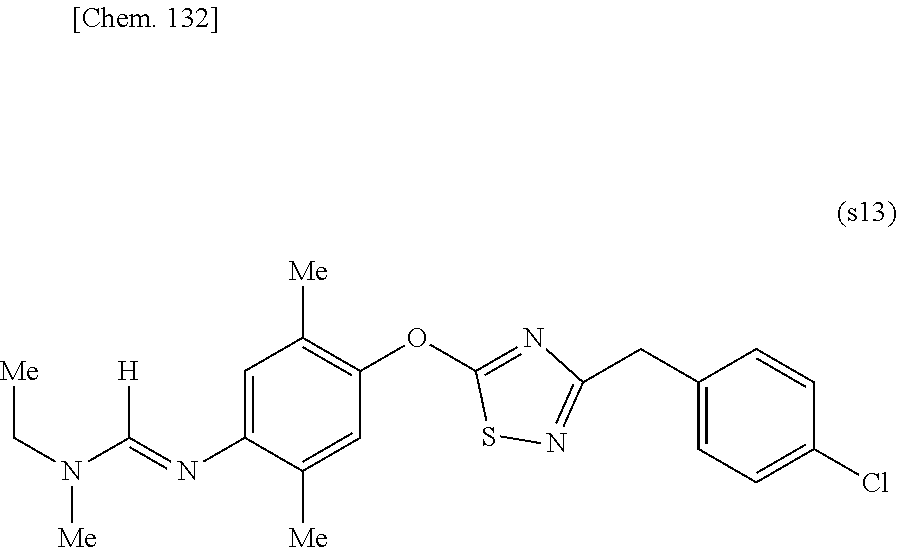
N(C1=CC([Me])=C(OC2=NC(CC3=CC=C(Cl)C=C3)=NS2)C=C1[Me])=C(N(C[Me])[Me])[H]
